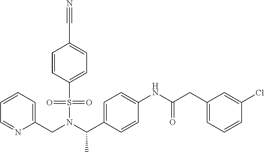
C(N(C(C1=CC=C(NC(CC2=CC=CC(Cl)=C2)=O)C=C1)C)S(=O)(=O)C1=CC=C(C#N)C=C1)C1=CC=CC=N1
